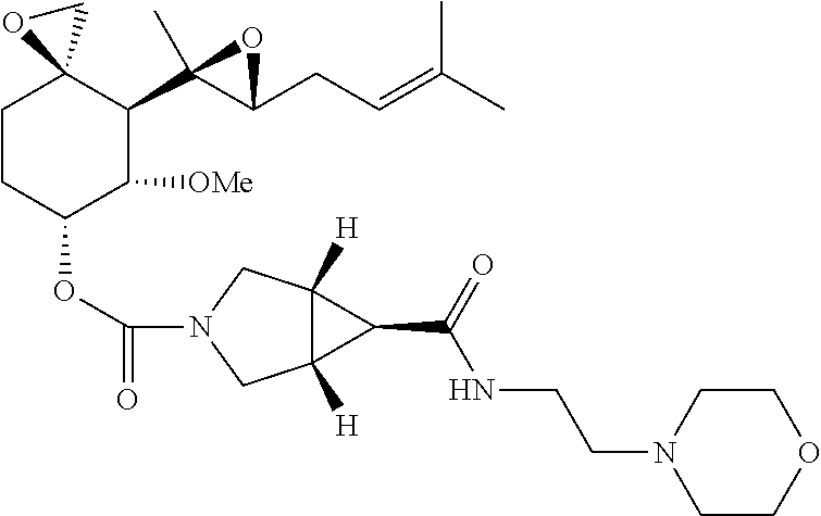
C1CC(OC(=O)N2CC3([H])C([H])(C2)C3C(=O)NCCN2CCOCC2)C([OMe])C(C2(C)C(CC=C(C)C)O2)C12CO2
